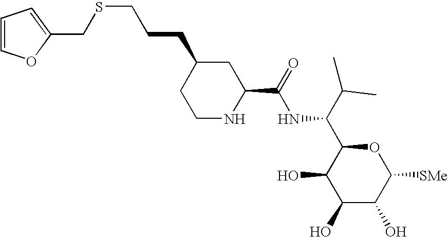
C1(O)C(O)C([SMe])OC(C(C(C)C)NC(C2CC(CCCSCC3=CC=CO3)CCN2)=O)C1O
